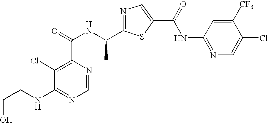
C1=NC(C(=O)NC(C2=NC=C(C(NC3=NC=C(Cl)C([CF3])=C3)=O)S2)C)=C(Cl)C(NCCO)=N1
